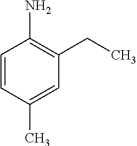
C1=CC(C)=CC(CC)=C1N
